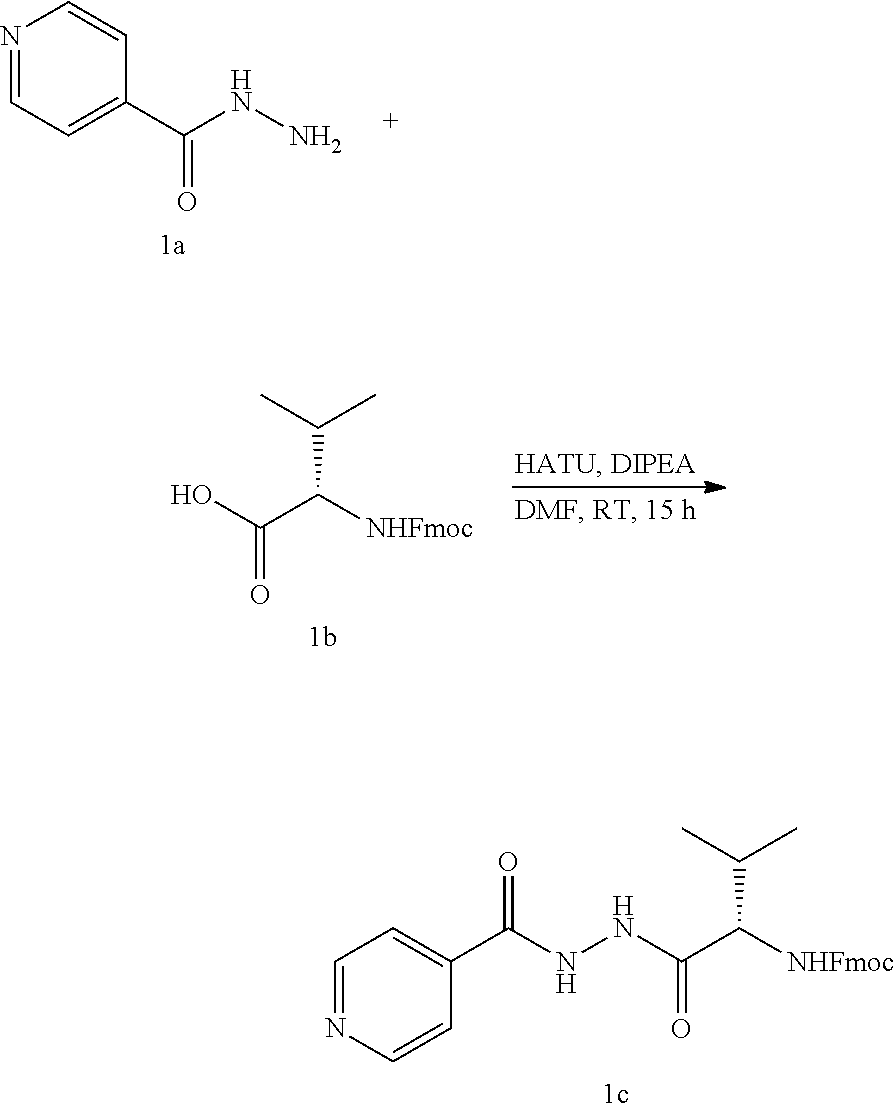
N1=CC=C(C(NN)=O)C=C1.C(C(C)C)(C(=O)O)[NHFmoc].C(C(C)C)(C(=O)NNC(C1=CC=NC=C1)=O)[NHFmoc]
